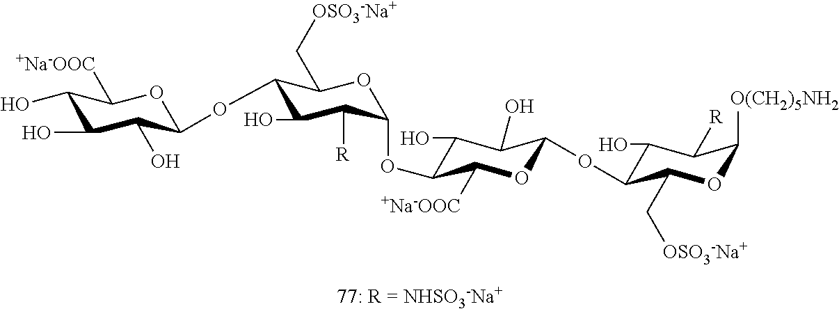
C1(O)C(O)C(O)C(OC2C(O)C([R])C(OC3C(O)C(O)C(OC4C(O)C([R])C([O(CH2)5NH2])OC4C[OSO3-Na+])OC3[+Na-OOC])OC2C[OSO3-Na+])OC1[+Na-OOC]
